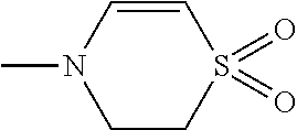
C1CS(=O)(=O)C=CN1C
